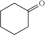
C1CCCC(=O)C1
